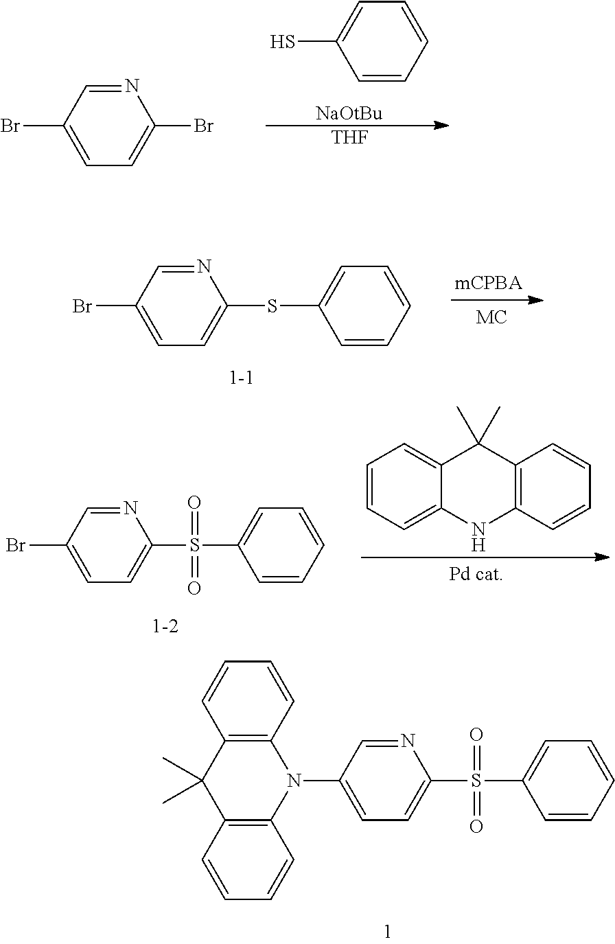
C1=CC=CC=C1S.[NaOtBu].[THF].BrC1=CC=C(Br)N=C1.BrC1=CC=C(SC2=CC=CC=C2)N=C1.C1=CC=C2C(=C1)C(C)(C)C1=C(N2)C=CC=C1.BrC1=CC=C(S(C2=CC=CC=C2)(=O)=O)N=C1.N1(C2=CC=C(S(C3=CC=CC=C3)(=O)=O)N=C2)C2=C(C(C)(C)C3=C1C=CC=C3)C=CC=C2
